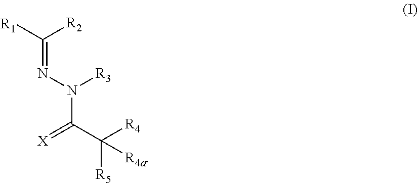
C(C([R5])([R4])[R4a])(=[X])N([R3])N=C([R2])[R1]
